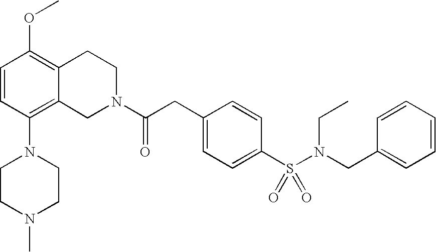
O(C1=C2C(=C(N3CCN(C)CC3)C=C1)CN(C(CC1=CC=C(S(N(CC3=CC=CC=C3)CC)(=O)=O)C=C1)=O)CC2)C
